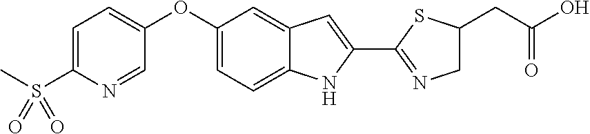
C1=C(S(C)(=O)=O)N=CC(OC2=CC=C3C(=C2)C=C(C2=NCC(CC(O)=O)S2)N3)=C1
